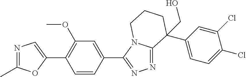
N1=C(C)OC(C2=C(OC)C=C(C3=NN=C4N3CCCC4(C3=CC=C(Cl)C(Cl)=C3)CO)C=C2)=C1
